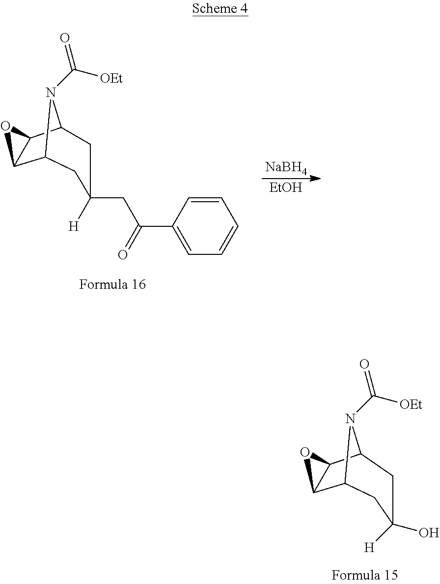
C12C3C(C(N1C(=O)[OEt])CC(O)([H])C2)O3.C12C3C(C(N1C(=O)[OEt])CC(CC(C1=CC=CC=C1)=O)([H])C2)O3.[NaBH4].[EtOH]
